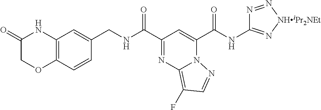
C(=O)(NC1=N[NHiPr2NEt]N=N1)C1=CC(C(=O)NCC2=CC3=C(C=C2)OCC(=O)N3)=NC2=C(F)C=NN21
